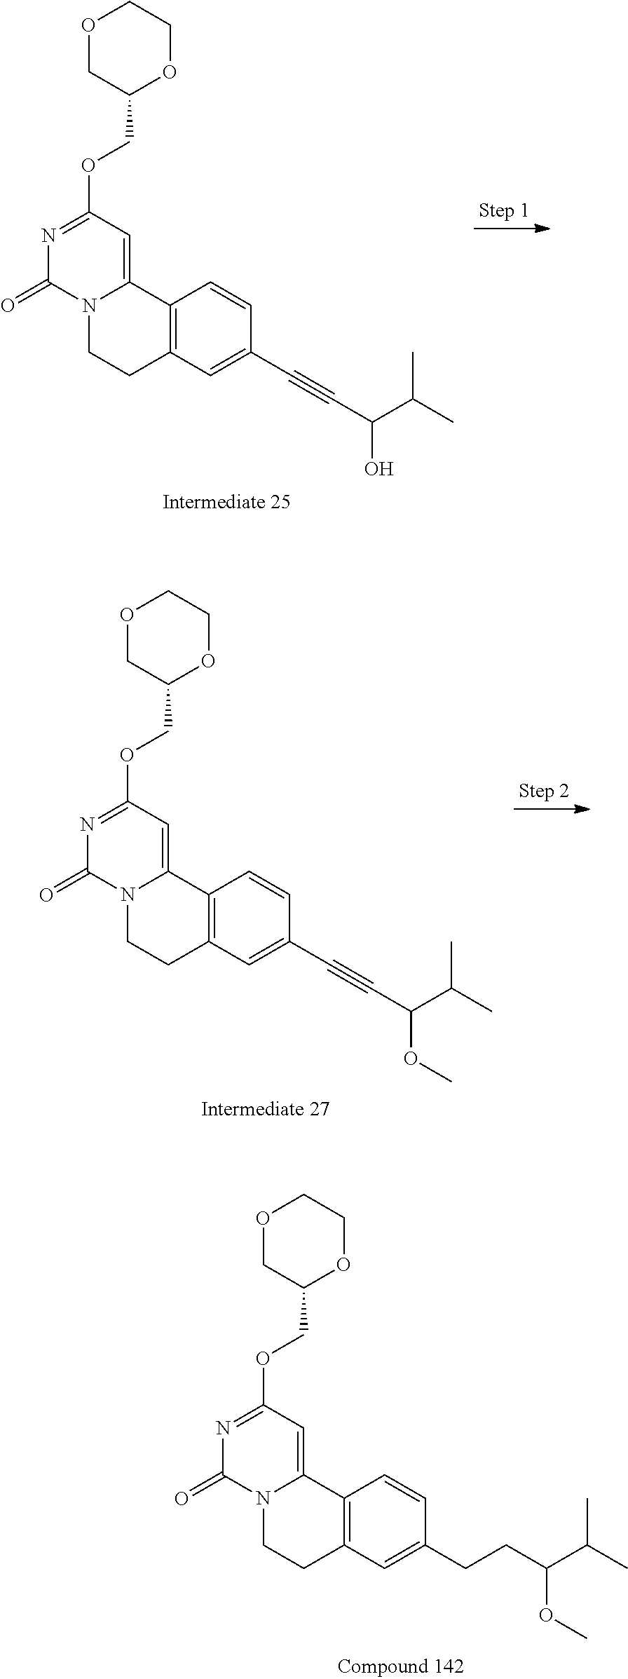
C12=C(C=C(C#CC(O)C(C)C)C=C1)CCN1C2=CC(OCC2OCCOC2)=NC1=O.C12=C(C=C(C#CC(OC)C(C)C)C=C1)CCN1C2=CC(OCC2OCCOC2)=NC1=O.C12=C(C=C(CCC(C(C)C)OC)C=C1)CCN1C2=CC(OCC2OCCOC2)=NC1=O
